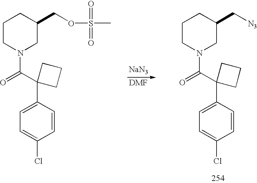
C1=CC(C2(C(N3CC(COS(C)(=O)=O)CCC3)=O)CCC2)=CC=C1Cl.[NaN3].[DMF].C1=CC(C2(C(N3CC(C[N3])CCC3)=O)CCC2)=CC=C1Cl
